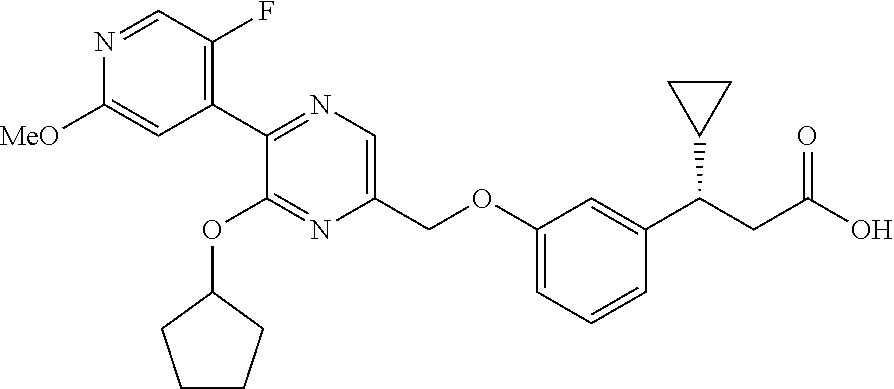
N1=C(C2=C(F)C=NC([MeO])=C2)C(OC2CCCC2)=NC(COC2=CC=CC(C(C3CC3)CC(O)=O)=C2)=C1
